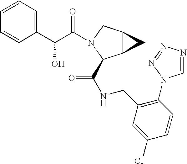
C(C(=O)N1CC2C(C1C(NCC1=C(N3C=NN=N3)C=CC(Cl)=C1)=O)C2)(C1=CC=CC=C1)O
